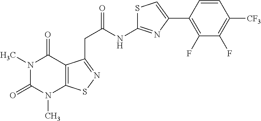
N1(C)C(=O)N(C)C2=C(C1=O)C(CC(=O)NC1=NC(C3=C(F)C(F)=C([CF3])C=C3)=CS1)=NS2
